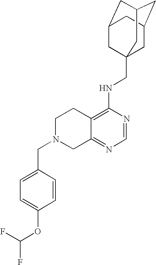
C12=C(NCC34CC5CC(CC(C3)C5)C4)N=CN=C1CN(CC1=CC=C(OC(F)F)C=C1)CC2
